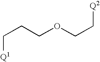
C(OCC[Q2])CC[Q1]
